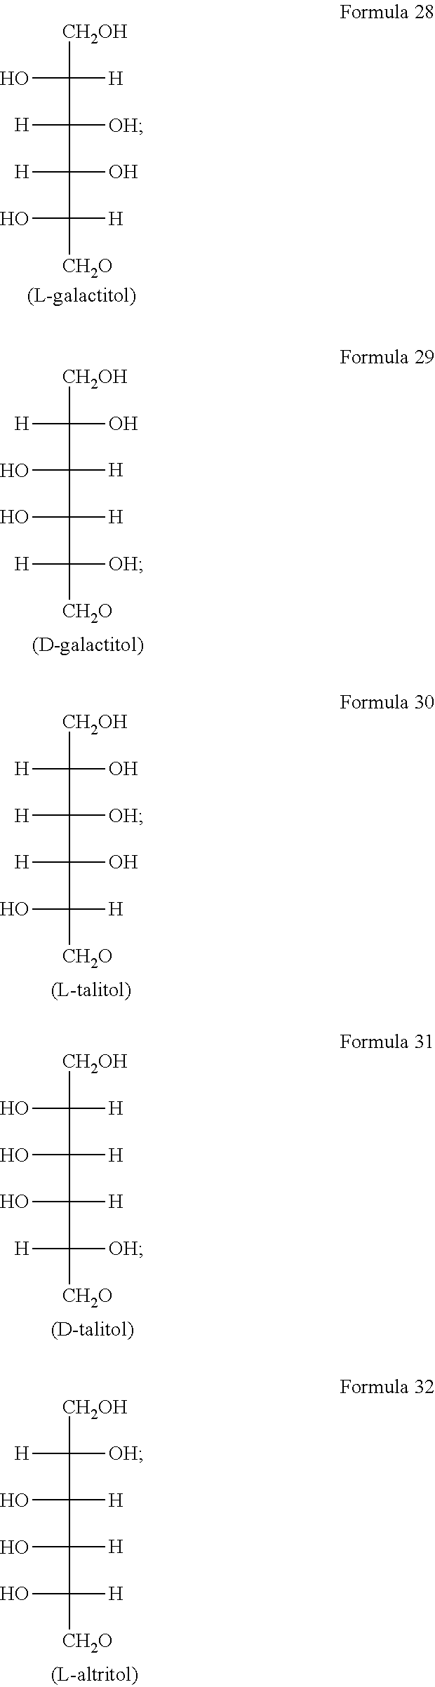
[CH2OH]C(O)(C([H])(C([H])(C([OH])([CH2O])[H])O)O)[H].[CH2OH]C(O)(C([OH])(C(O)(C([H])([CH2O])O)[H])[H])[H].[CH2OH]C([H])(C([H])(C([H])(C([CH2O])([H])[OH])O)O)O.[CH2OH]C([OH])(C([H])(C([H])(C([CH2O])(O)[H])O)O)[H].[CH2OH]C([H])(C([OH])(C(O)(C([H])([CH2O])O)[H])[H])O
